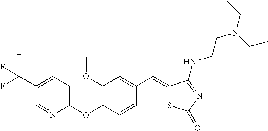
C1(C=C2SC(=O)N=C2NCCN(CC)CC)=CC(OC)=C(OC2=CC=C(C(F)(F)F)C=N2)C=C1
